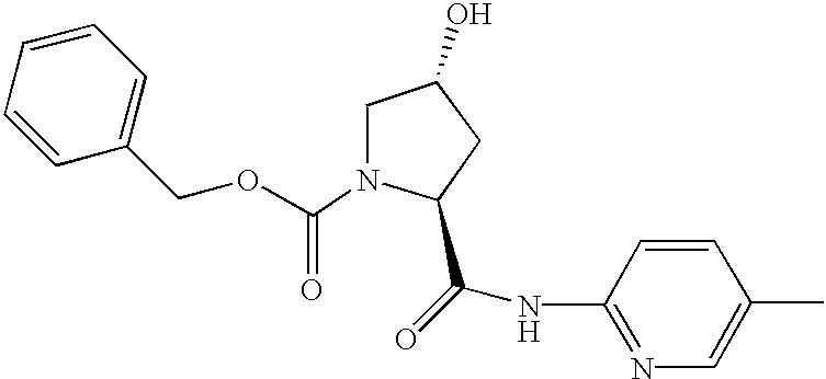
[H].N1(C(OCC2=CC=CC=C2)=O)C(C(=O)NC2=NC=C(C)C=C2)CC(O)C1
